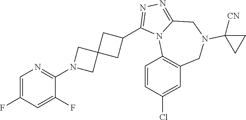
C1=C(F)C=C(F)C(N2CC3(C2)CC(C2=NN=C4N2C2=C(CN(C5([CN])CC5)C4)C=C(Cl)C=C2)C3)=N1
